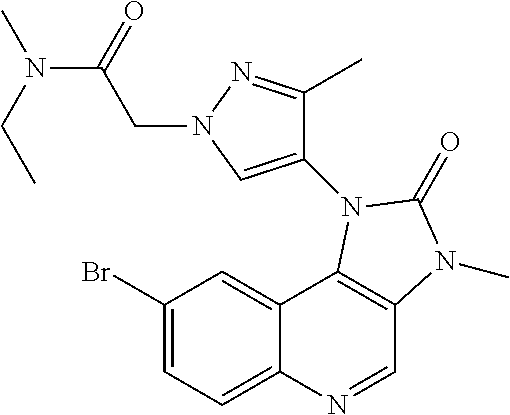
C1(Br)=CC=C2C(=C1)C1=C(C=N2)N(C)C(=O)N1C1=CN(CC(N(C)CC)=O)N=C1C
